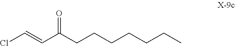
C(C(CCCCCCC)=O)=CCl
